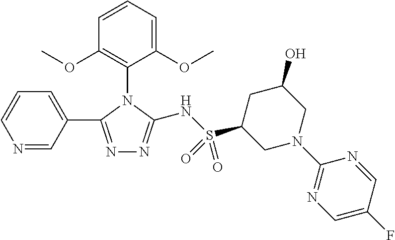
N1=CC(C2=NN=C(NS(C3CN(C4=NC=C(F)C=N4)CC(O)C3)(=O)=O)N2C2=C(OC)C=CC=C2OC)=CC=C1
